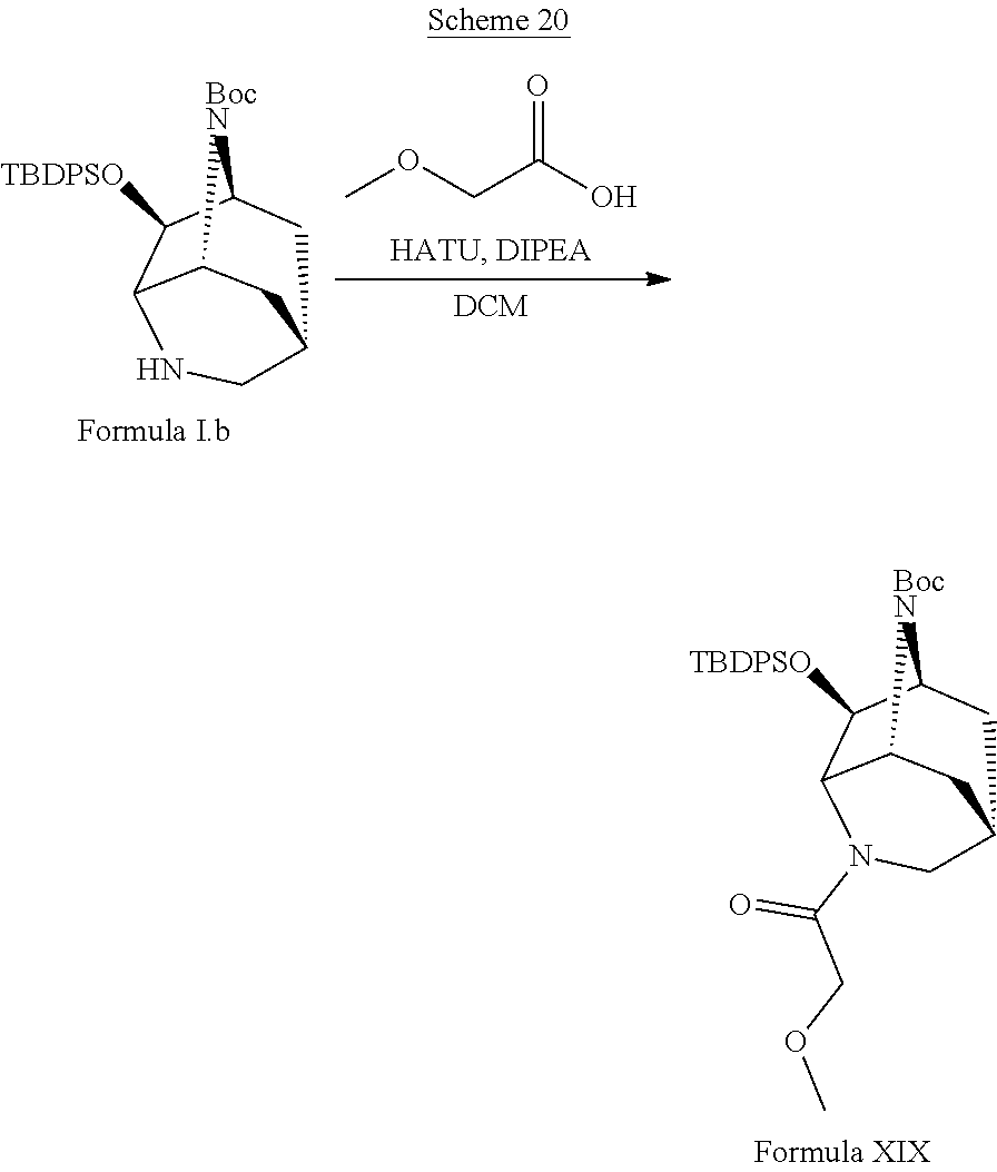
C12C3C([TBDPSO])C([BocN]1)CC(C2)CN3C(COC)=O.C12C3C([TBDPSO])C([BocN]1)CC(C2)CN3.COCC(O)=O
